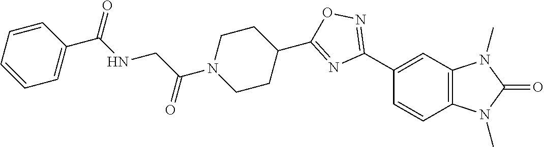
C1(C2=NOC(C3CCN(C(CNC(C4=CC=CC=C4)=O)=O)CC3)=N2)=CC2=C(C=C1)N(C)C(=O)N2C
